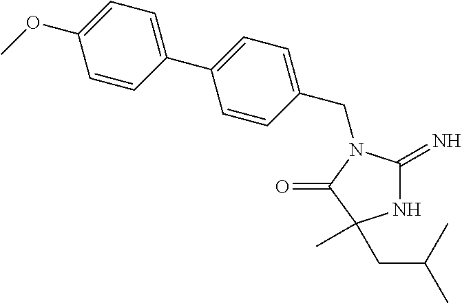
C1(CN2C(=N)NC(C)(CC(C)C)C2=O)=CC=C(C2=CC=C(OC)C=C2)C=C1
